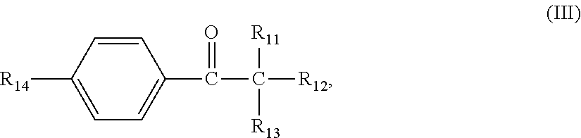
C1([R14])=CC=C(C(C([R11])([R13])[R12])=O)C=C1
